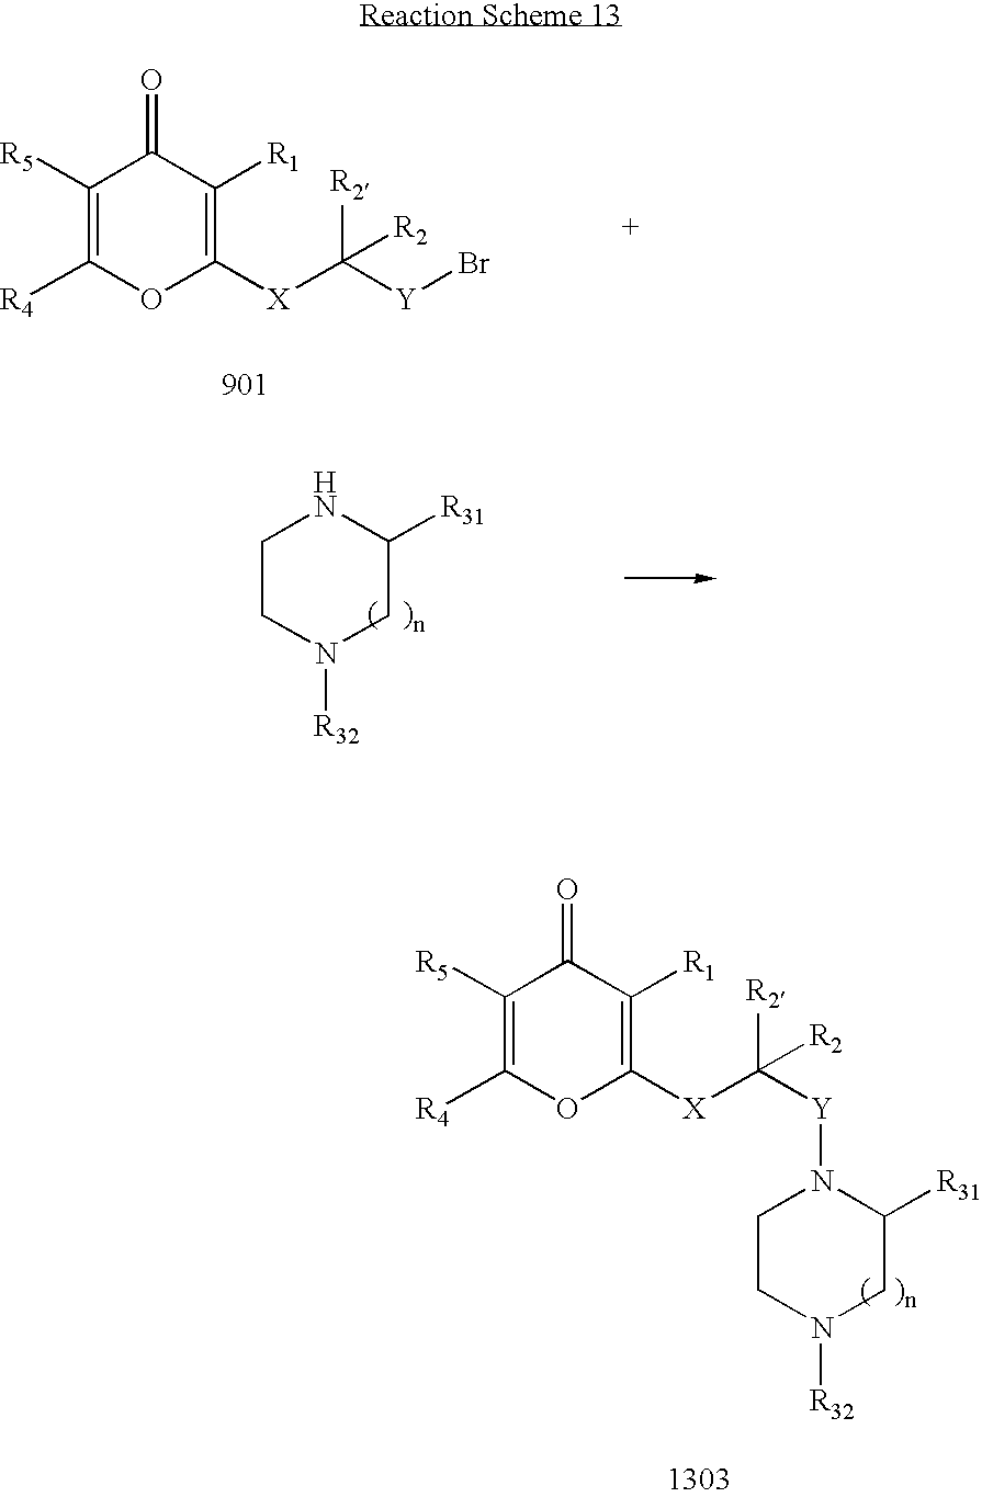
C1([R5])=C([R4])OC([X]C([Y]Br)([R2])[R2])=C([R1])C1=O.C1CN([R32])CC([R31])N1.C1([R5])=C([R4])OC([X]C([Y]N2CCN([R32])CC2[R31])([R2])[R2])=C([R1])C1=O
